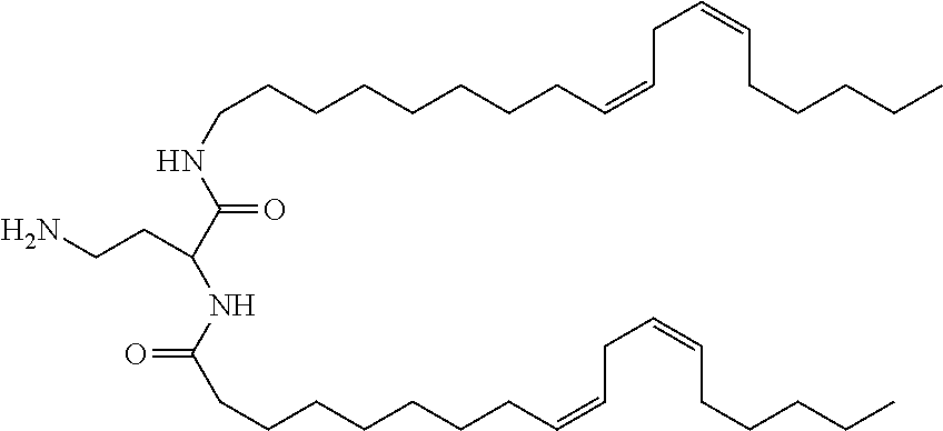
C(CCCCCCCC=CCC=CCCCCC)NC(C(NC(CCCCCCCC=CCC=CCCCCC)=O)CCN)=O
